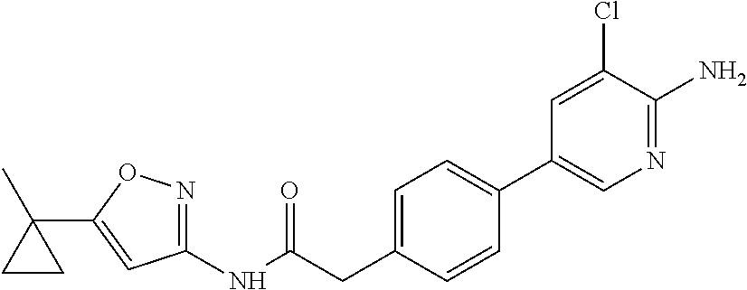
C1(NC(=O)CC2=CC=C(C3=CN=C(N)C(Cl)=C3)C=C2)=NOC(C2(C)CC2)=C1
